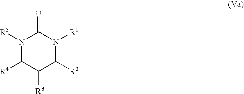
N1([R5])C([R4])C([R3])C([R2])N([R1])C1=O
